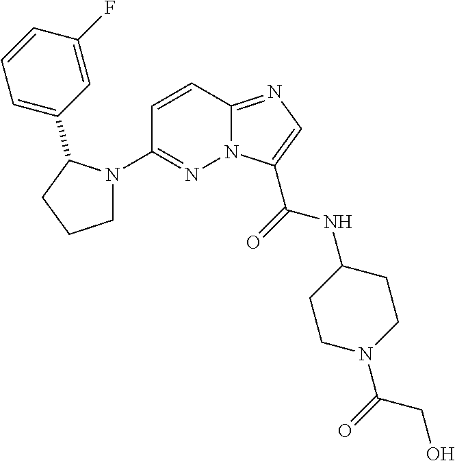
N12C(=NC=C1C(=O)NC1CCN(C(=O)CO)CC1)C=CC(N1CCCC1C1=CC=CC(F)=C1)=N2
